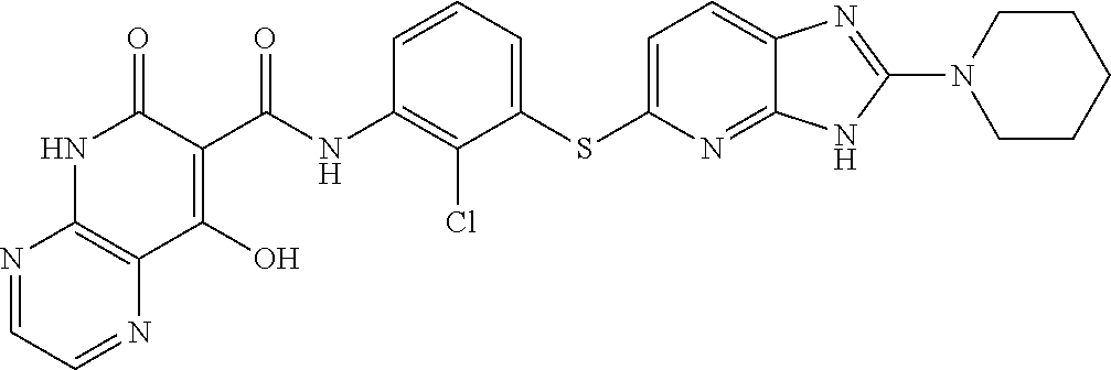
C1(O)=C(C(NC2=C(Cl)C(SC3=CC=C4C(=N3)NC(N3CCCCC3)=N4)=CC=C2)=O)C(=O)NC2=C1N=CC=N2
